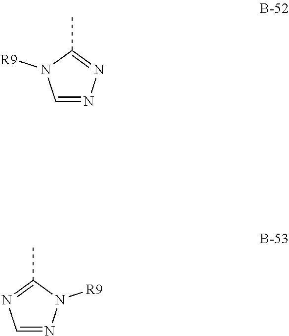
C1=NN=C(C)N1[R9].N1=CN=C(C)N1[R9]
